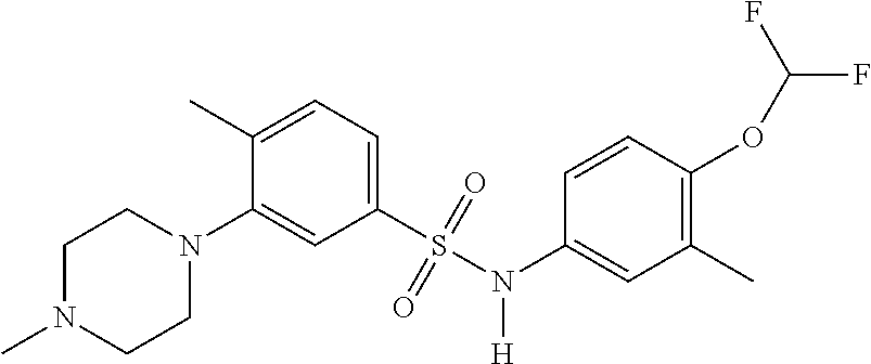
C1N(C)CCN(C2=CC(S(=O)(=O)N(C3=CC(C)=C(OC(F)F)C=C3)[H])=CC=C2C)C1
